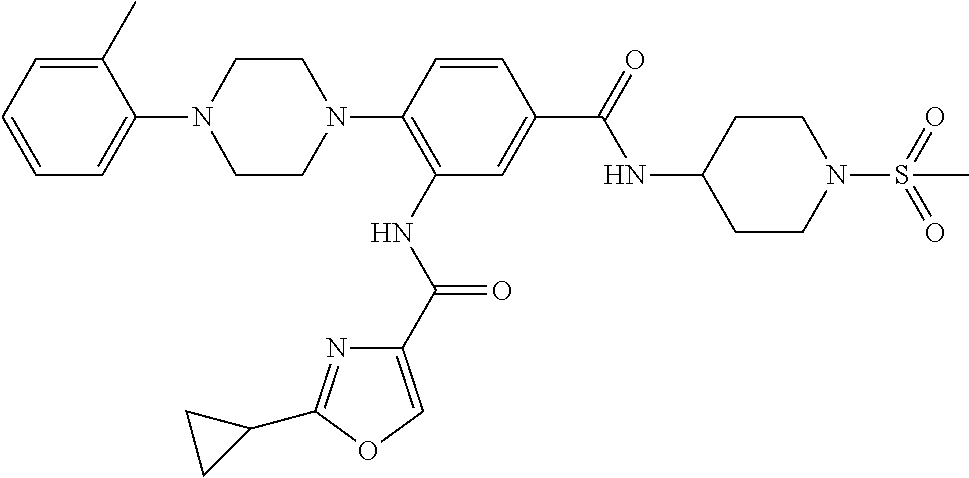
C1(N2CCN(C3=C(NC(=O)C4=COC(C5CC5)=N4)C=C(C(=O)NC4CCN(S(=O)(=O)C)CC4)C=C3)CC2)=CC=CC=C1C
